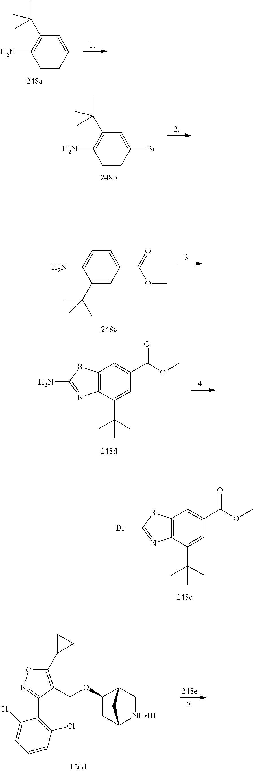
C1(C(C)(C)C)=CC(C(OC)=O)=CC=C1N.C1(C2CC2)=C(COC2CC3[NHHI]CC2C3)C(C2=C(Cl)C=CC=C2Cl)=NO1.C12=C(C(C(C)(C)C)=CC(C(=O)OC)=C1)N=C(Br)S2.C1=CC=CC(C(C)(C)C)=C1N.C1=CC(Br)=CC(C(C)(C)C)=C1N.C12=C(C(C(C)(C)C)=CC(C(=O)OC)=C1)N=C(N)S2
